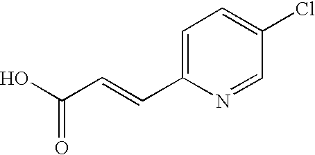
C1=C(C=CC(O)=O)N=CC(Cl)=C1
